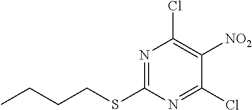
C1(SCCCC)=NC(Cl)=C([NO2])C(Cl)=N1
